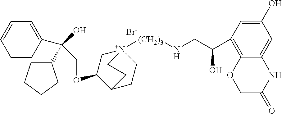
[Br-].C1=CC(C(O)(COC2C[N+]3([(CH2)3]NCC(O)C4=C5C(=CC(O)=C4)NC(=O)CO5)CCC2CC3)C2CCCC2)=CC=C1
